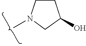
CN1CCC(O)C1
